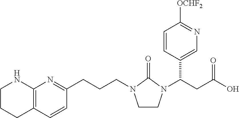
C1CCC2=C(N1)N=C(CCCN1CCN(C(CC(O)=O)C3=CN=C([OCHF2])C=C3)C1=O)C=C2
